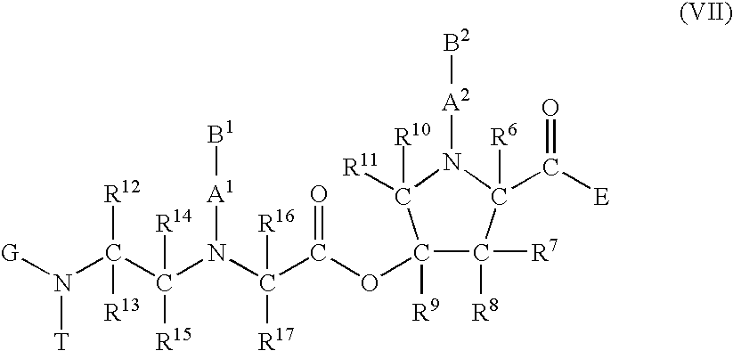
C1([R9])(OC(C([R16])([R17])N(C(C(N([G])[T])([R12])[R13])([R14])[R15])[A1][B1])=O)C([R7])([R8])C(C([E])=O)([R6])N([A2][B2])C1([R11])[R10]
